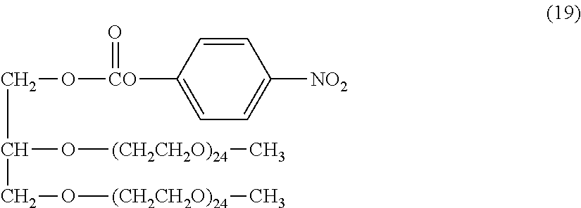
C(C(O[(CH2CH2O)24]C)CO[(CH2CH2O)24]C)O[CO](=O)C1=CC=C([NO2])C=C1
